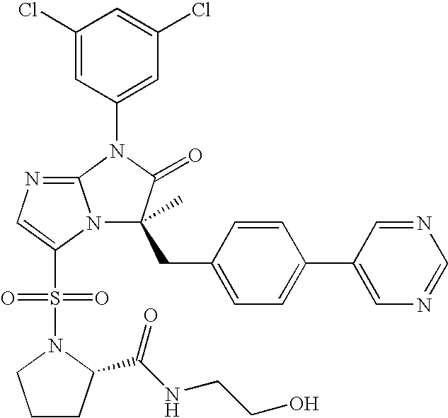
C1(Cl)=CC(N2C3=NC=C(S(N4CCCC4C(=O)NCCO)(=O)=O)N3C(CC3=CC=C(C4=CN=CN=C4)C=C3)(C)C2=O)=CC(Cl)=C1
